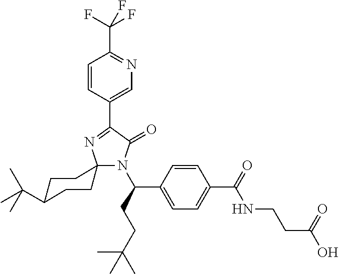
N1(C(CCC(C)(C)C)C2=CC=C(C(NCCC(=O)O)=O)C=C2)C(=O)C(C2=CN=C(C(F)(F)F)C=C2)=NC12CCC(C(C)(C)C)CC2
